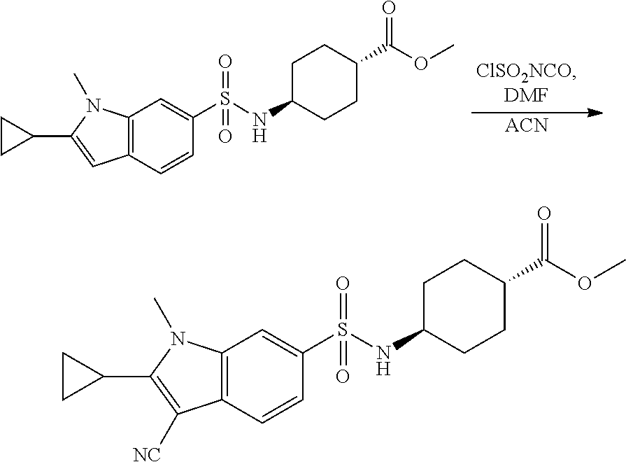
[ACN].C12=C(C=CC(S(=O)(=O)NC3CCC(C(=O)OC)CC3)=C1)C=C(C1CC1)N2C.C12=C(C=CC(S(=O)(=O)NC3CCC(C(=O)OC)CC3)=C1)C([NC])=C(C1CC1)N2C
